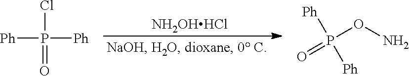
ClP([Ph])([Ph])=O.[NH2OHHCl].P(ON)(=O)([Ph])[Ph]
